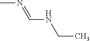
CN=CNCC
